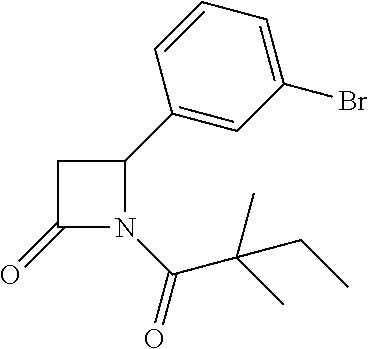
C1C(=O)N(C(=O)C(C)(C)CC)C1C1=CC(Br)=CC=C1
